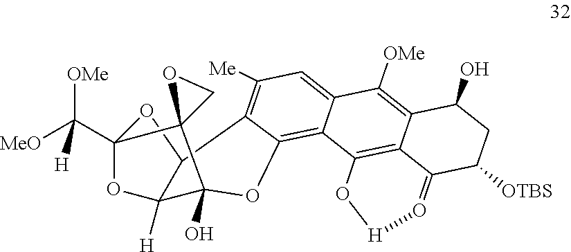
[OMe]C([MeO])([H])C12OC3([H])C(O1)C1=C([Me])C=C4C(=C1OC3(O)C21CO1)C1=C2C(=C4[OMe])C(O)CC([OTBS])C2=O[H]O1
